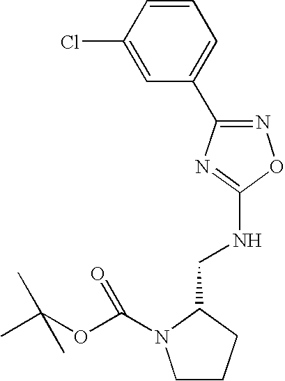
C1CCC(CNC2=NC(C3=CC=CC(Cl)=C3)=NO2)N1C(OC(C)(C)C)=O
